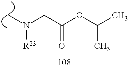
C(C(OC(C)C)=O)N([R23])C
